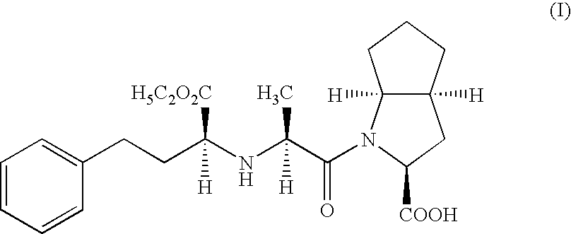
C1=CC=CC(CCC(NC(C(=O)N2C3([H])C([H])(CC2[COOH])CCC3)(C)[H])([H5C2O2C])[H])=C1
